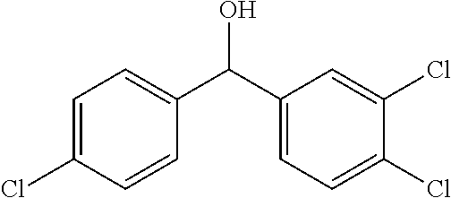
C1=C(Cl)C=CC(C(C2=CC=C(Cl)C(Cl)=C2)O)=C1
